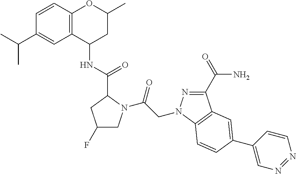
CC(C1=CC2=C(C=C1)OC(C)CC2NC(=O)C1N(C(CN2N=C(C(=O)N)C3=C2C=CC(C2=CN=NC=C2)=C3)=O)CC(F)C1)C
